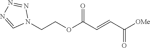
[OMe]C(C=CC(OCCN1N=NN=C1)=O)=O
